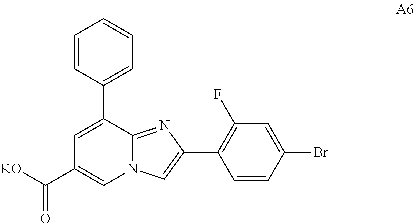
C1=C(C2=CC=CC=C2)C2=NC(C3=C(F)C=C(Br)C=C3)=CN2C=C1C([KO])=O
